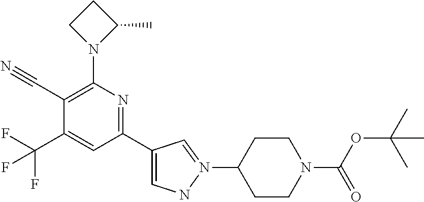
C1(C#N)=C(N2C(C)CC2)N=C(C2=CNN(C3CCN(C(OC(C)(C)C)=O)CC3)=C2)C=C1C(F)(F)F
